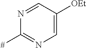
N1=CC([OEt])=CN=C1[#]
